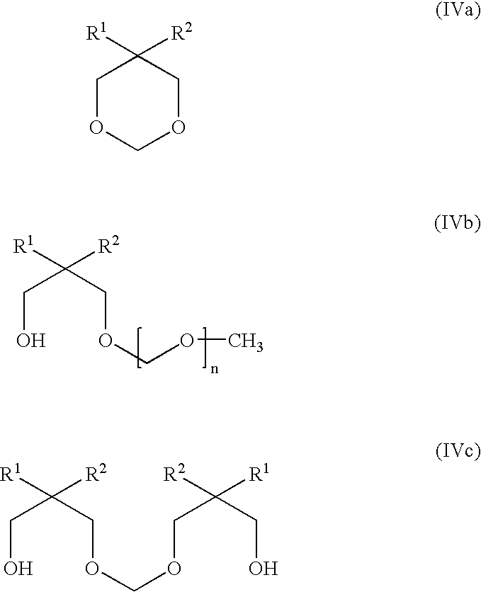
C(O)C(COCOC)([R2])[R1].C1OCOCC1([R2])[R1].C(O)C(COCOCC(CO)([R1])[R2])([R2])[R1]
